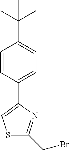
C1=CC(C2=CSC(CBr)=N2)=CC=C1C(C)(C)C
